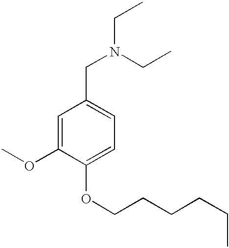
N(CC1=CC=C(OCCCCCC)C(OC)=C1)(CC)CC
